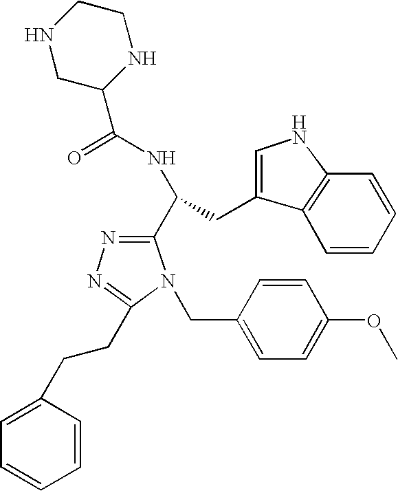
O=C(NC(CC1=CNC2=C1C=CC=C2)C1=NN=C(CCC2=CC=CC=C2)N1CC1=CC=C(OC)C=C1)C1NCCNC1
